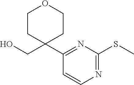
C1CC(CO)(C2=NC(SC)=NC=C2)CCO1
